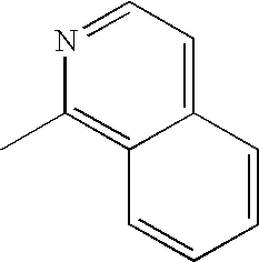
CC1=C2C(=CC=N1)C=CC=C2
